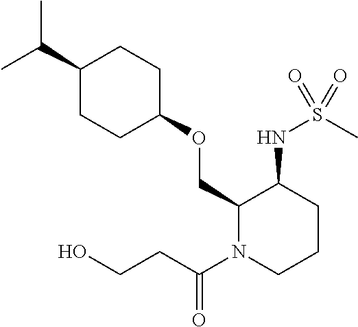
C(C)(C)C1CCC(OCC2N(C(CCO)=O)CCCC2NS(C)(=O)=O)CC1
